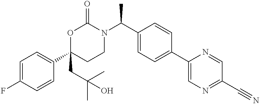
C1=C(F)C=CC(C2(CC(C)(C)O)CCN(C(C3=CC=C(C4=CN=C(C#N)C=N4)C=C3)C)C(=O)O2)=C1
